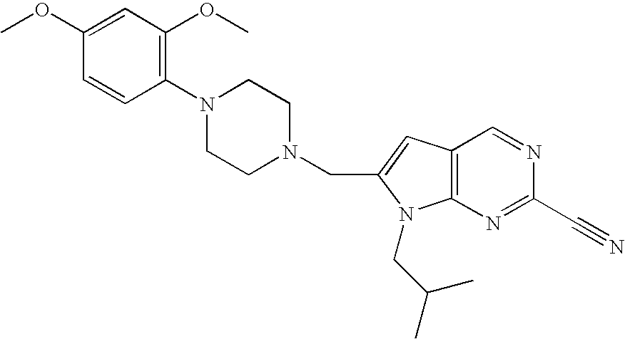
C1(OC)=CC(OC)=C(N2CCN(CC3=CC4=C(N3CC(C)C)N=C(C#N)N=C4)CC2)C=C1
